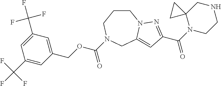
C1CCN(C(OCC2=CC(C(F)(F)F)=CC(C(F)(F)F)=C2)=O)CC2=CC(C(N3CCNCC34CC4)=O)=NN12
